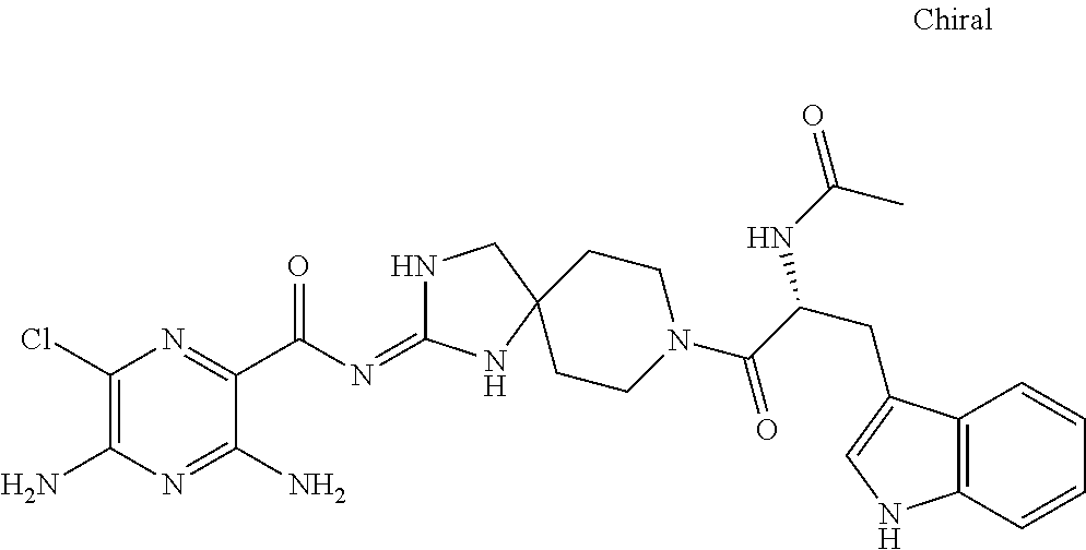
C1(Cl)=C(N)N=C(N)C(C(=O)N=C2NCC3(N2)CCN(C(=O)C(CC2=CNC4=C2C=CC=C4)NC(C)=O)CC3)=N1
